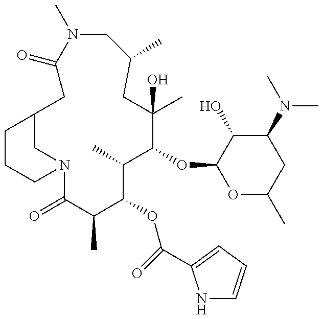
C12CN(C(=O)C(C)C(OC(=O)C3=CC=CN3)C(C)C(OC3OC(C)CC(N(C)C)C3O)C(C)(O)CC(C)CN(C)C(=O)C1)CCC2
